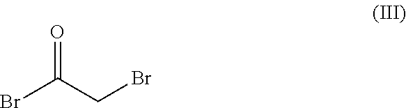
BrC(CBr)=O
